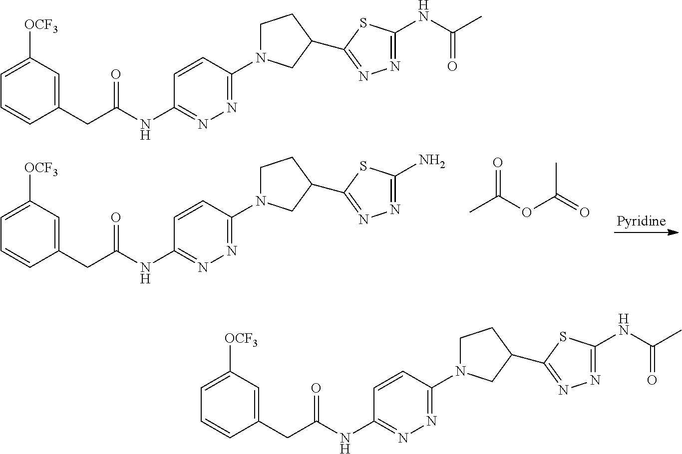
C1(CC(NC2=NN=C(N3CCC(C4=NN=C(N)S4)C3)C=C2)=O)=CC([OCF3])=CC=C1.CC(OC(=O)C)=O.C1(CC(NC2=NN=C(N3CCC(C4=NN=C(NC(C)=O)S4)C3)C=C2)=O)=CC([OCF3])=CC=C1.C1(CC(NC2=NN=C(N3CCC(C4=NN=C(NC(C)=O)S4)C3)C=C2)=O)=CC([OCF3])=CC=C1
